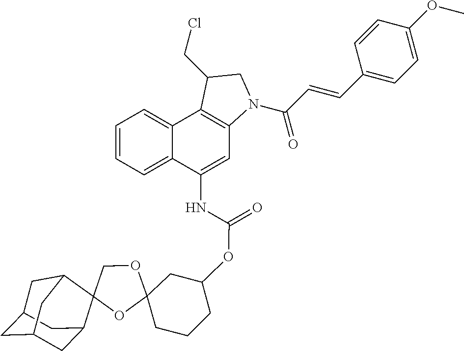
C12(CCCC(OC(NC3=CC4=C(C5=CC=CC=C53)C(CCl)CN4C(C=CC3=CC=C(OC)C=C3)=O)=O)C1)OCC1(C3CC4CC(CC1C4)C3)O2
